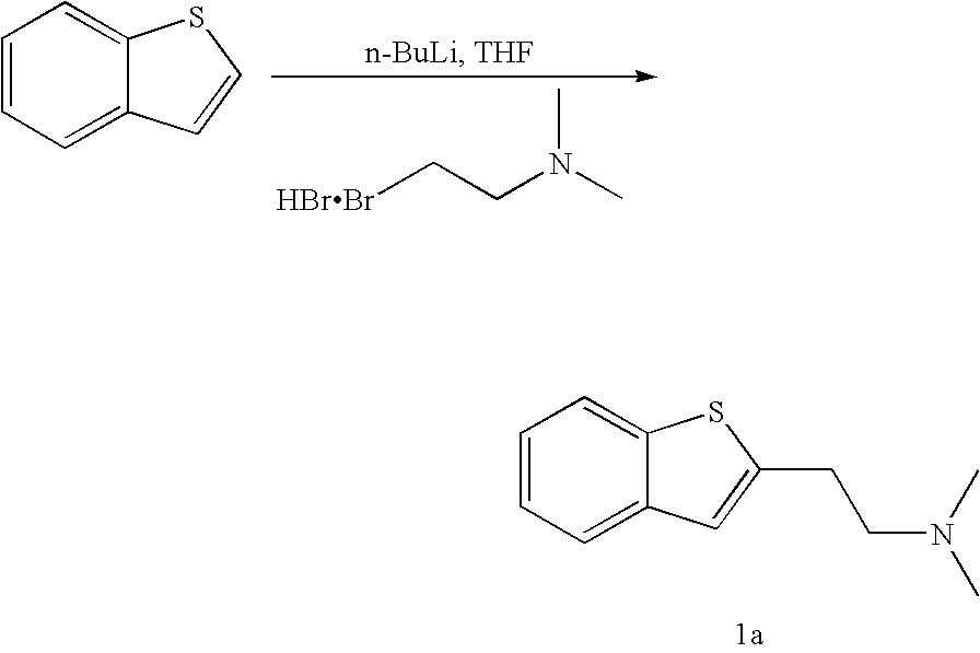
C1=CC=C2C(=C1)SC=C2.[HBrBr]CCN(C)C.C1=CC=C2C(=C1)SC(CCN(C)C)=C2
